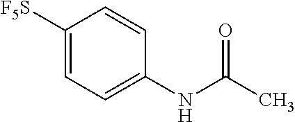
C1([F5S])=CC=C(NC(C)=O)C=C1
